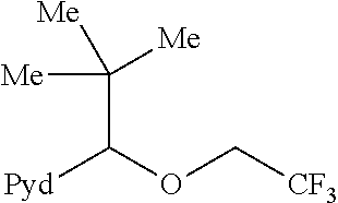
[Pyd]C(OC[CF3])C([Me])([Me])[Me]
